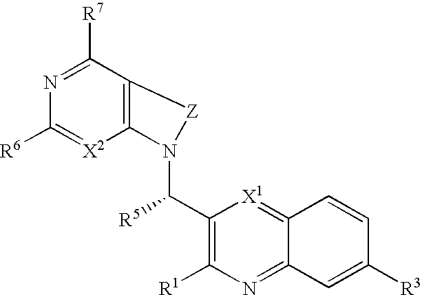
C12=C([X2]=C([R6])N=C1[R7])N(C(C1=C([R1])N=C3C(=[X1]1)C=CC([R3])=C3)[R5])[Z]2
